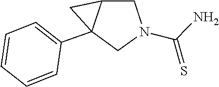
C1=CC=C(C23CC2CN(C(=S)N)C3)C=C1
